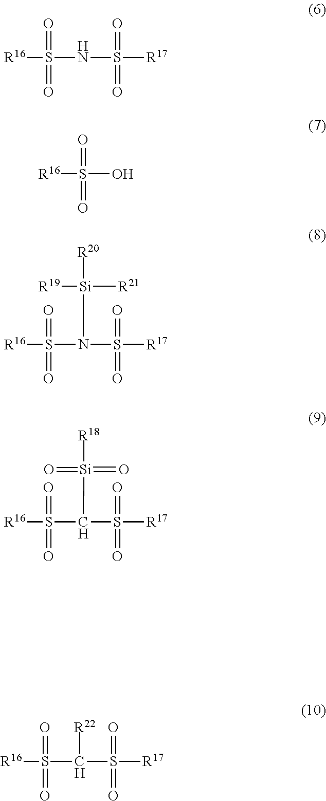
[R16]S(NS([R17])(=O)=O)(=O)=O.[R16]S(O)(=O)=O.[R16]S(N(S([R17])(=O)=O)[Si]([R19])([R21])[R20])(=O)=O.[R16]S(C(S([R17])(=O)=O)[Si](=O)(=O)[R18])(=O)=O.[R16]S(C(S([R17])(=O)=O)[R22])(=O)=O
